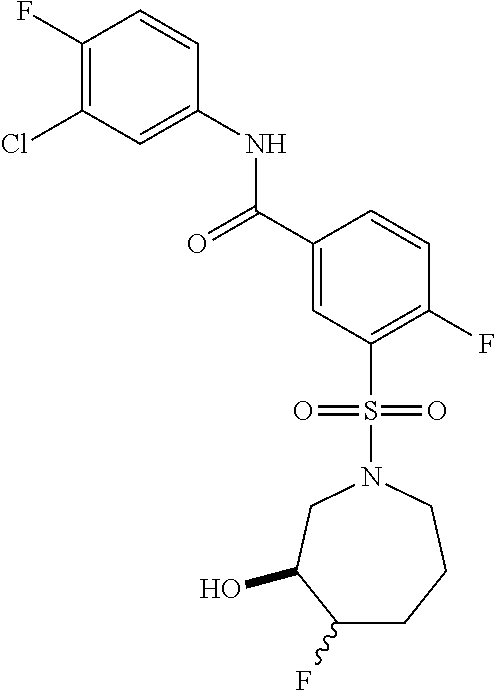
C1(F)=C(Cl)C=C(NC(C2=CC(S(N3CC(O)C(F)CCC3)(=O)=O)=C(F)C=C2)=O)C=C1
